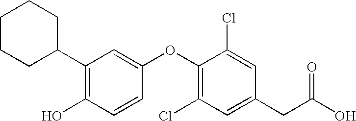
C1(C2CCCCC2)=C(O)C=CC(OC2=C(Cl)C=C(CC(=O)O)C=C2Cl)=C1
